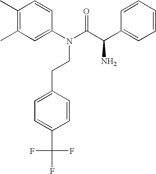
C1(C)=C(C)C=C(N(C(C(C2=CC=CC=C2)N)=O)CCC2=CC=C(C(F)(F)F)C=C2)C=C1
